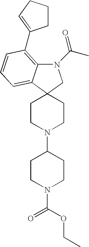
N1(C(C)=O)C2=C(C3=CCCC3)C=CC=C2C2(C1)CCN(C1CCN(C(OCC)=O)CC1)CC2
